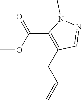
C(OC)(C1=C(CC=C)C=NN1C)=O
